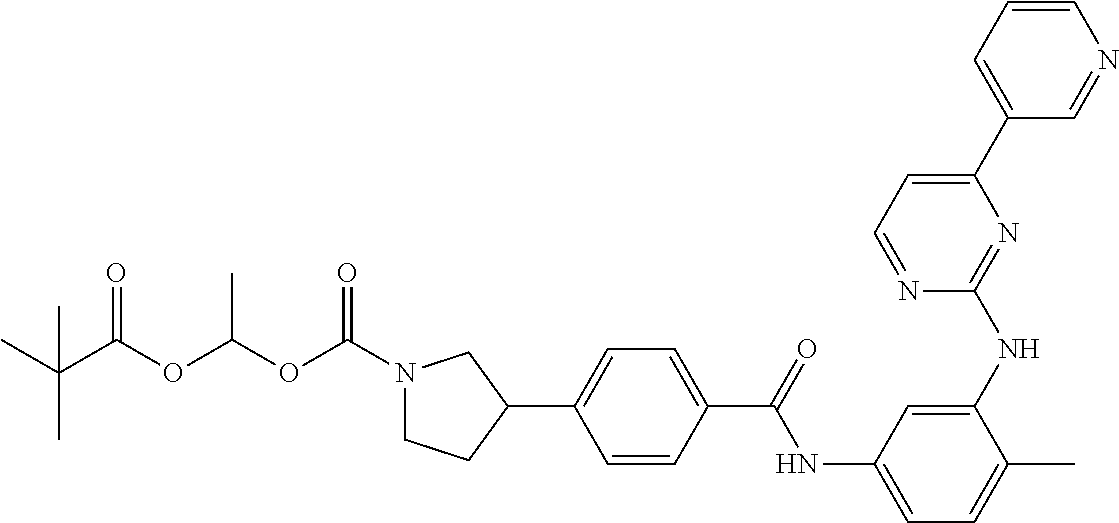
N1(C(OC(OC(C(C)(C)C)=O)C)=O)CCC(C2=CC=C(C(=O)NC3=CC=C(C)C(NC4=NC(C5=CC=CN=C5)=CC=N4)=C3)C=C2)C1
